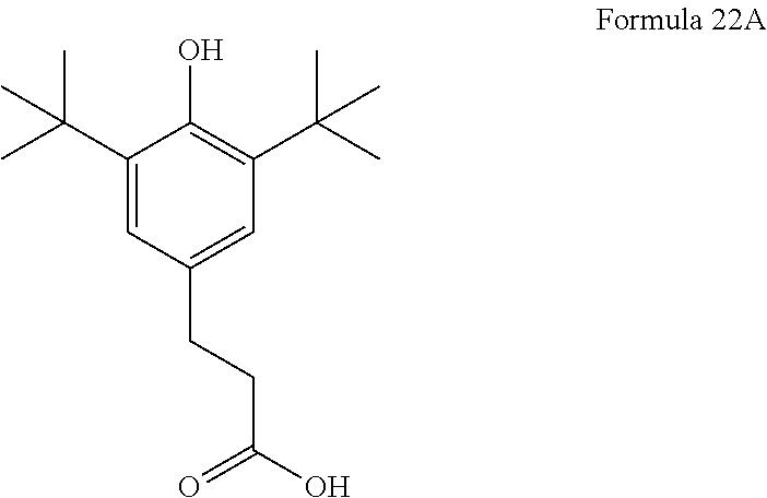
C1(C(C)(C)C)=CC(CCC(O)=O)=CC(C(C)(C)C)=C1O
